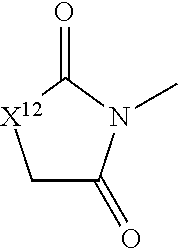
C1C(=O)N(C)C(=O)[X12]1
